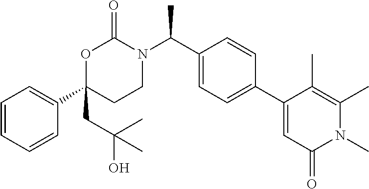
C1=CC=CC(C2(CC(C)(O)C)CCN(C(C3=CC=C(C4=CC(=O)N(C)C(C)=C4C)C=C3)C)C(=O)O2)=C1
